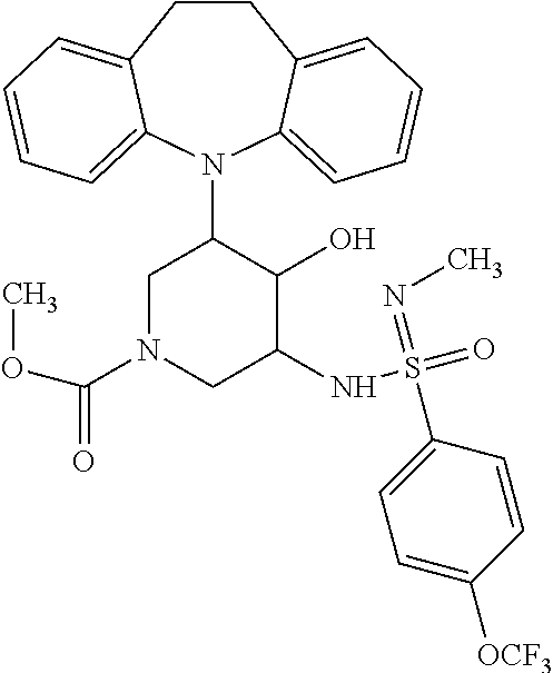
C12=CC=CC=C1N(C1CN(C(=O)OC)CC(NS(=O)(=NC)C3=CC=C([OCF3])C=C3)C1O)C1=CC=CC=C1CC2
